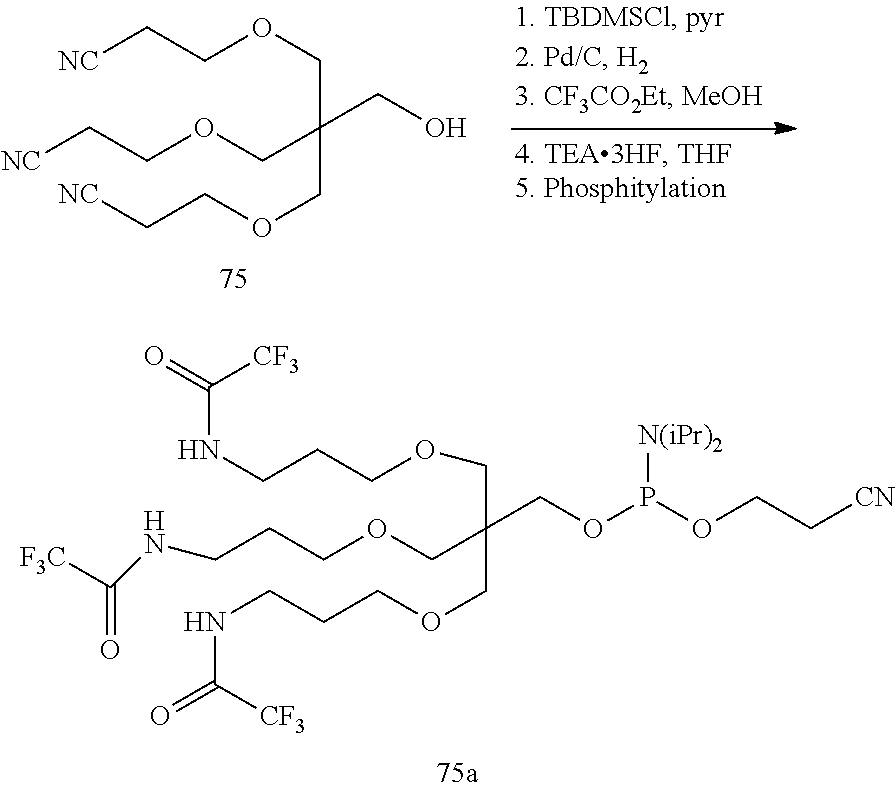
[NC]CCOCC(CO)(COCC[NC])COCC[NC].C(NCCCOCC(COCCCNC(=O)[CF3])(COCCCNC(=O)[F3C])COP(OCC[CN])[N(iPr)2])(=O)[CF3]
